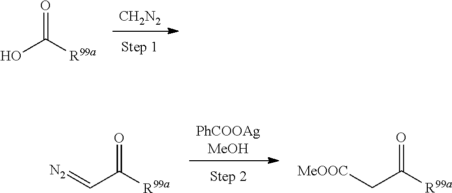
[CH2N2].OC([R99a])=O.[PhCOOAgMeOH].C(C([R99a])=O)=[N2].C(C([R99a])=O)[MeOOC]
